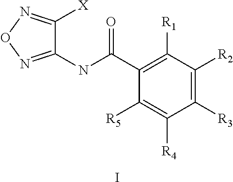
C1(NC(C2=C([R1])C([R2])=C([R3])C([R4])=C2[R5])=O)=NON=C1[X].I
